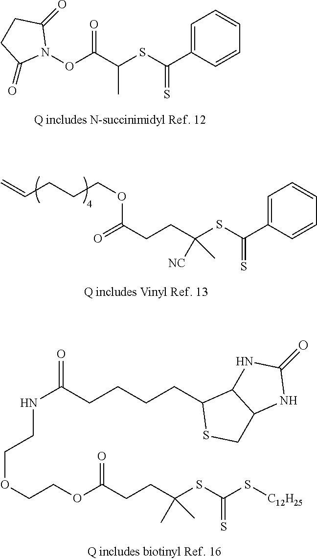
C1=C(C(SC(C(ON2C(=O)CCC2=O)=O)C)=S)C=CC=C1.C1=C(C(SC(CCC(OCCCC=C)=O)([NC])C)=S)C=CC=C1.S([C12H25])C(SC(CCC(OCCOCCNC(CCCCC1SCC2C1NC(=O)N2)=O)=O)(C)C)=S
